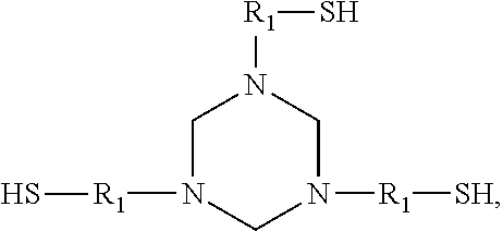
C1N([R1]S)CN([R1][SH])CN1[R1]S
